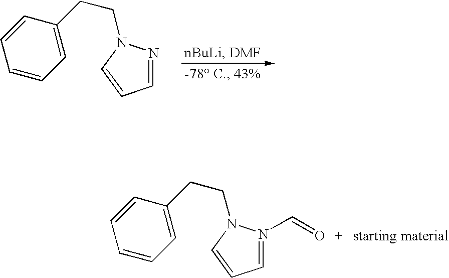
C1=NN(CCC2=CC=CC=C2)C=C1.C1=N(C=O)N(CCC2=CC=CC=C2)C=C1
